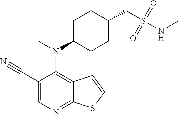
C1(C#N)=CN=C2C(=C1N(C)C1CCC(CS(NC)(=O)=O)CC1)C=CS2
